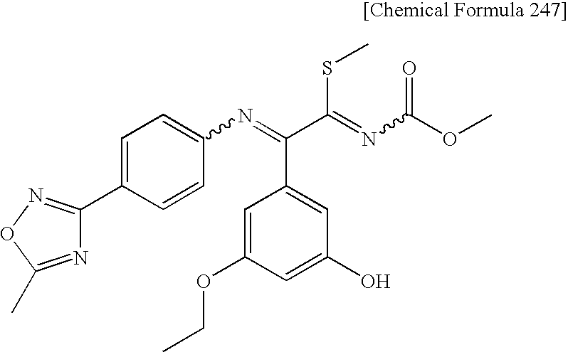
C1=C(OCC)C=C(O)C=C1C(C(=NC(OC)=O)SC)=NC1=CC=C(C2=NOC(C)=N2)C=C1
